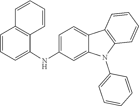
C12=C(C=CC=C1)C(NC1=CC=C3C4=C(C=CC=C4)N(C4=CC=CC=C4)C3=C1)=CC=C2
